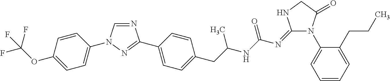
N1=CN(C2=CC=C(OC(F)(F)F)C=C2)N=C1C1=CC=C(CC(NC(N=C2N(C3=CC=CC=C3CCC)C(=O)CN2)=O)C)C=C1
